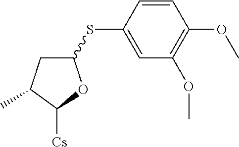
C1(SC2=CC(OC)=C(OC)C=C2)CC(C)C([Cs])O1
